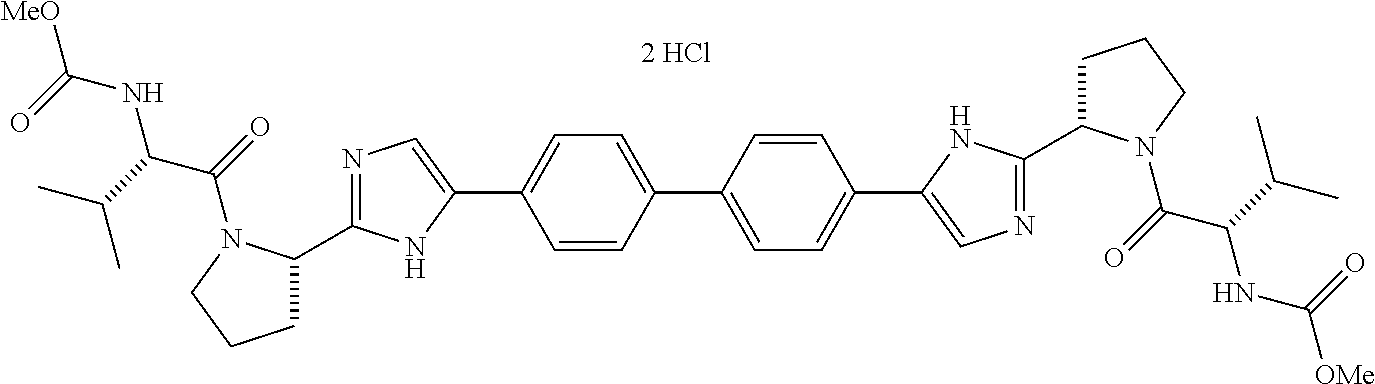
C1=CC(C2=CC=C(C3=CN=C(C4CCCN4C(=O)C(C(C)C)NC([OMe])=O)N3)C=C2)=CC=C1C1=CN=C(C2CCCN2C(=O)C(NC([MeO])=O)C(C)C)N1
